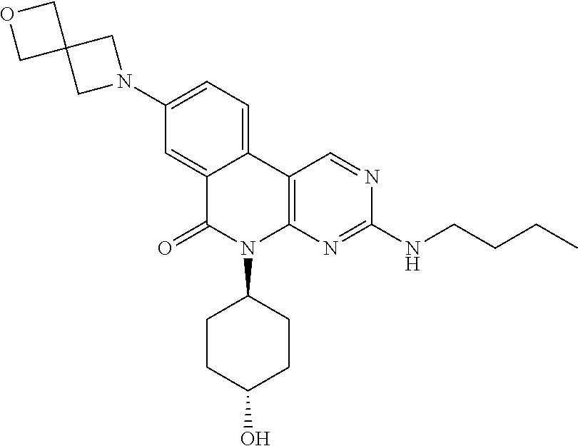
C12=CC(N3CC4(C3)COC4)=CC=C1C1=C(N(C3CCC(O)CC3)C2=O)N=C(NCCCC)N=C1
